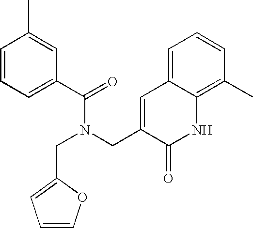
C1=CC=C(C(=O)N(CC2=CC3=CC=CC(C)=C3NC2=O)CC2=CC=CO2)C=C1C
